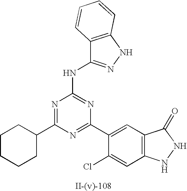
C12=C(NN=C1NC1=NC(C3=CC4=C(C=C3Cl)NNC4=O)=NC(C3CCCCC3)=N1)C=CC=C2
